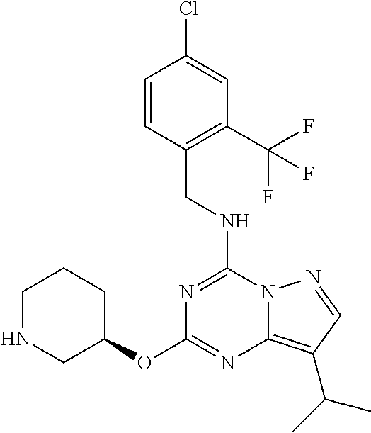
C(NC1=NC(OC2CCCNC2)=NC2=C(C(C)C)C=NN12)C1=C(C(F)(F)F)C=C(Cl)C=C1
